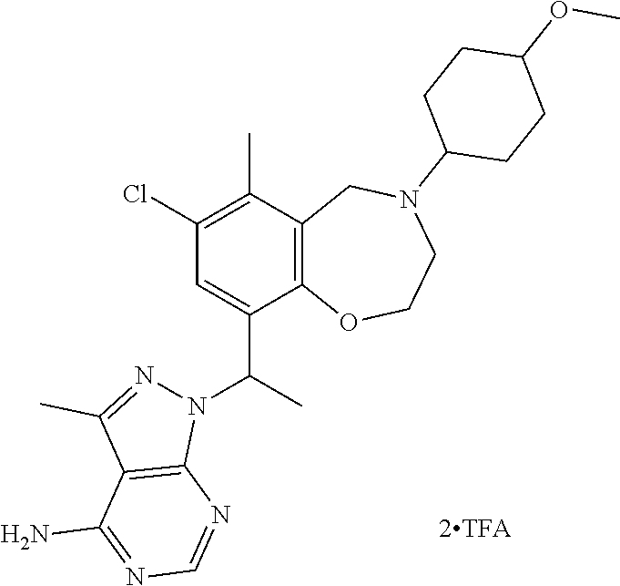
C12=C(C(C)=C(Cl)C=C1C(N1N=C(C)C3=C1N=CN=C3N)C)CN(C1CCC(OC)CC1)CCO2
